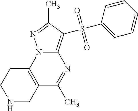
N1CC2=C(CC1)N1C(=C(S(C3=CC=CC=C3)(=O)=O)C(C)=N1)N=C2C
